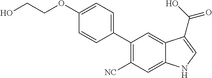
C1(C2=CC=C(OCCO)C=C2)=C([NC])C=C2C(=C1)C(C(O)=O)=CN2
